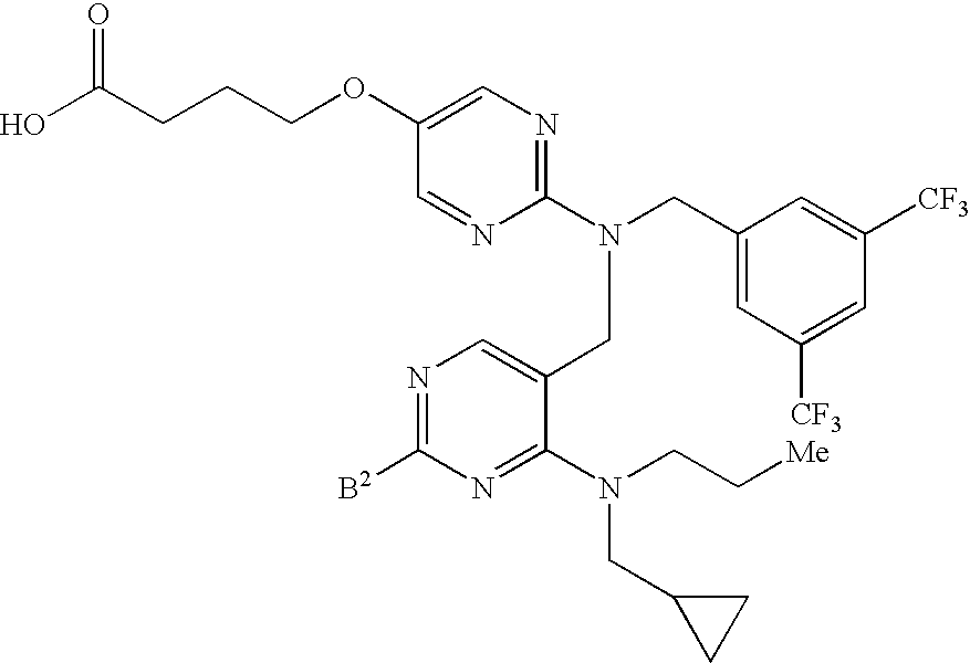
C1(CN(C2=NC=C(OCCCC(O)=O)C=N2)CC2=CN=C([B2])N=C2N(CC[Me])CC2CC2)=CC([CF3])=CC([CF3])=C1
